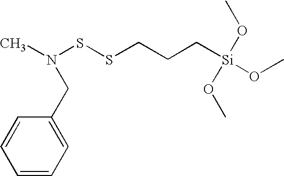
C1=CC=C(CN(C)SSCCC[Si](OC)(OC)OC)C=C1
